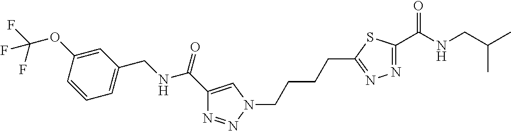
C1=CC(OC(F)(F)F)=CC(CNC(C2=CN(CCCCC3=NN=C(C(NCC(C)C)=O)S3)N=N2)=O)=C1
